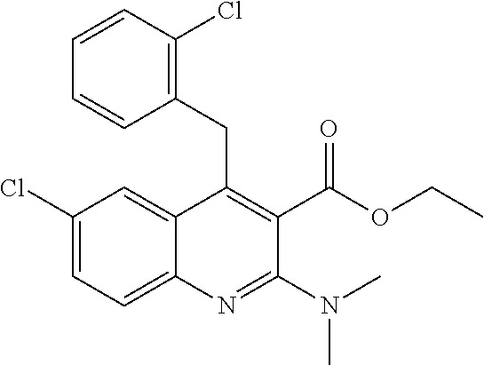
C1(Cl)=CC=C2C(=C1)C(CC1=C(Cl)C=CC=C1)=C(C(OCC)=O)C(N(C)C)=N2
